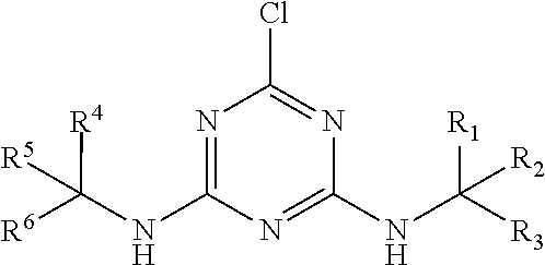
N1=C(NC([R6])([R4])[R5])N=C(NC([R3])([R1])[R2])N=C1Cl
